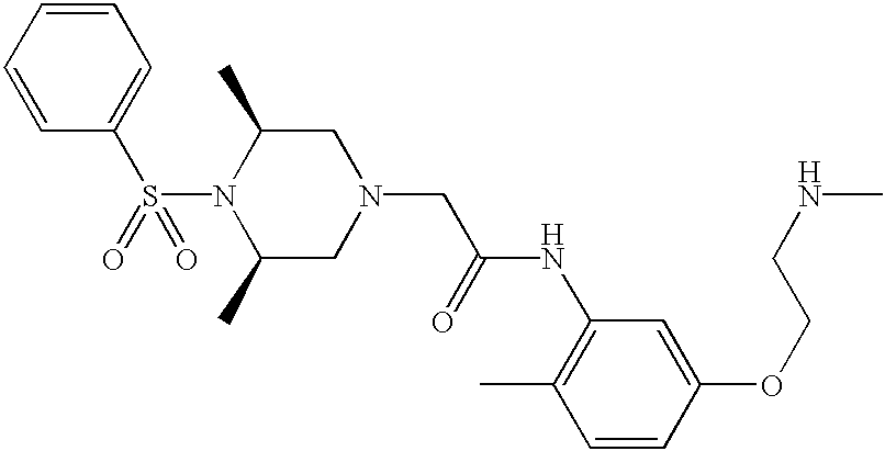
S(N1C(C)CN(CC(NC2=C(C)C=CC(OCCNC)=C2)=O)CC1C)(C1=CC=CC=C1)(=O)=O
